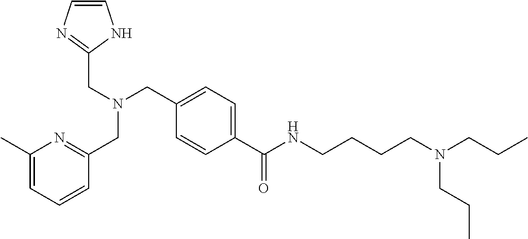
C1=C(C(NCCCCN(CCC)CCC)=O)C=CC(CN(CC2=NC=CN2)CC2=NC(C)=CC=C2)=C1
